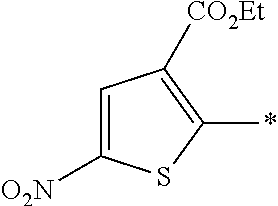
C1([O2N])=CC([CO2Et])=C(*)S1
